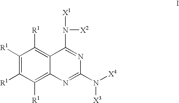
C1([R1])=C([R1])C([R1])=C2C(=C1[R1])C(N([X2])[X1])=NC(N([X4])[X3])=N2
